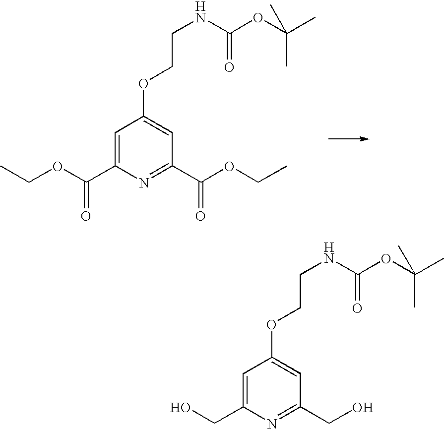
C1=C(C(OCC)=O)N=C(C(OCC)=O)C=C1OCCNC(OC(C)(C)C)=O.C1=C(CO)N=C(CO)C=C1OCCNC(OC(C)(C)C)=O
